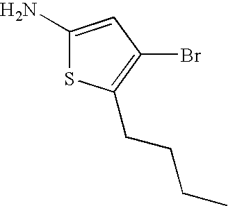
C1(N)=CC(Br)=C(CCCC)S1
